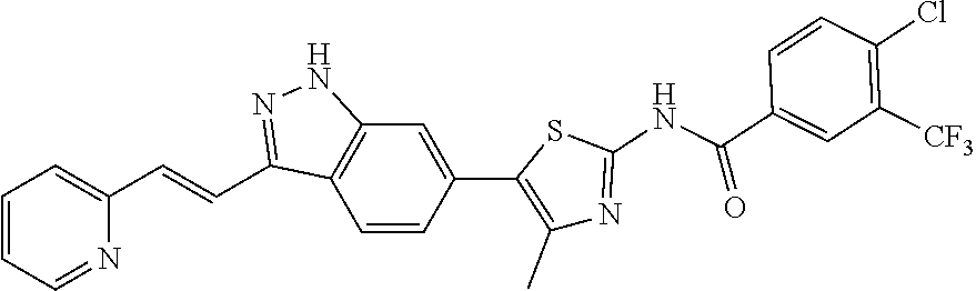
C1=CC=NC(C=CC2=NNC3=C2C=CC(C2=C(C)N=C(NC(=O)C4=CC([CF3])=C(Cl)C=C4)S2)=C3)=C1
